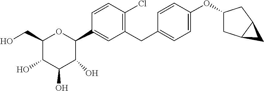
C1=CC(OC2CC3CC3C2)=CC=C1CC1=C(Cl)C=CC(C2OC(CO)C(O)C(O)C2O)=C1
